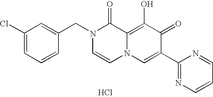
Cl.C1(Cl)=CC=CC(CN2C=CN3C(=C(O)C(=O)C(C4=NC=CC=N4)=C3)C2=O)=C1
